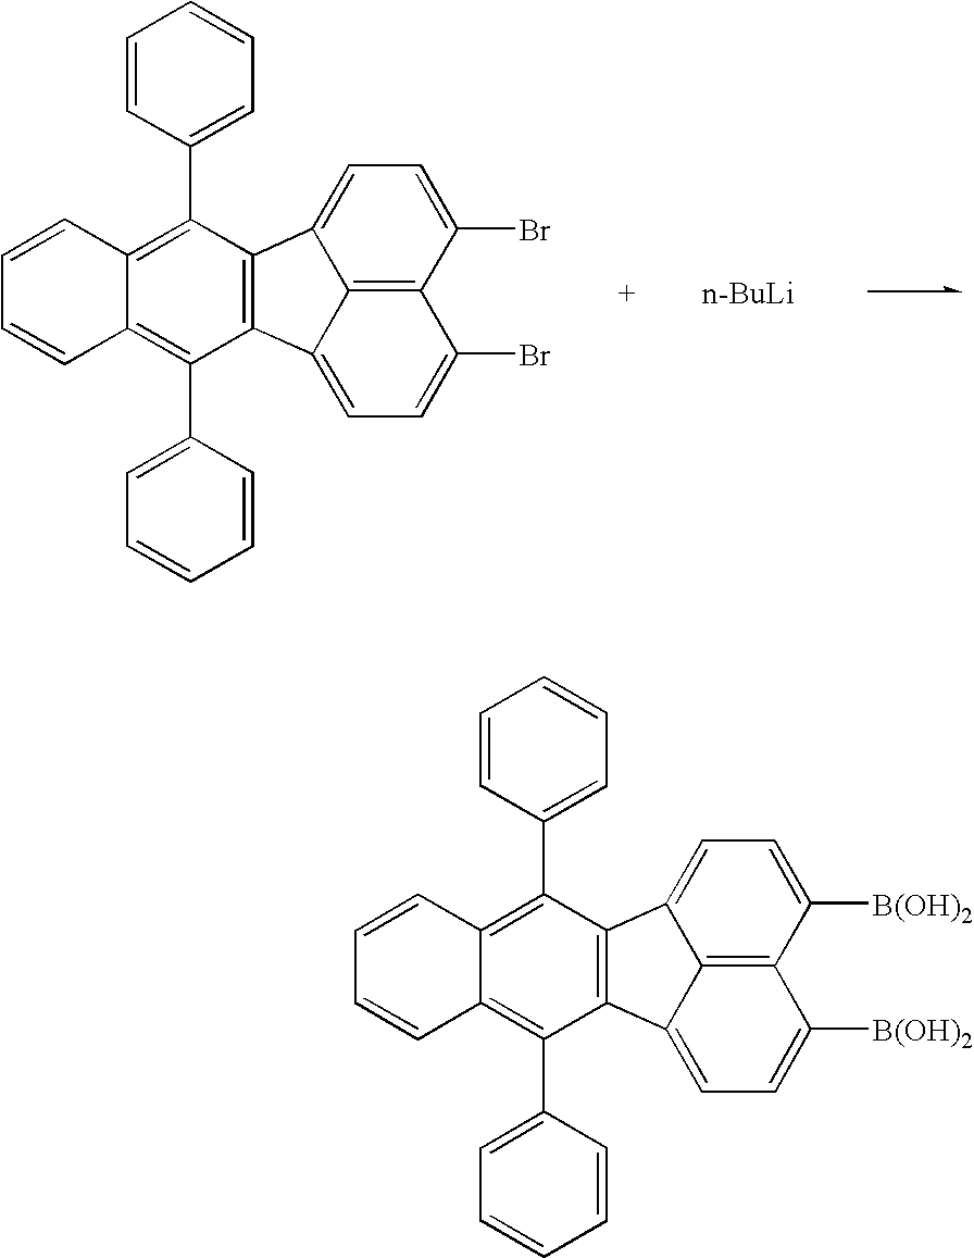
C12=C3C(Br)=CC=C1C1=C(C2=CC=C3Br)C(C2=CC=CC=C2)=C2C(=C1C1=CC=CC=C1)C=CC=C2.[n-BuLi].C12=C3C([B(OH)2])=CC=C1C1=C(C2=CC=C3[B(OH)2])C(C2=CC=CC=C2)=C2C(=C1C1=CC=CC=C1)C=CC=C2
